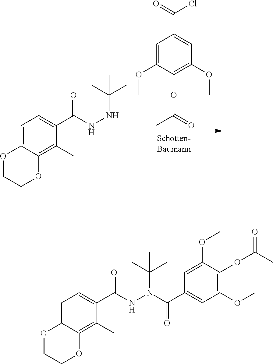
C1=C2C(=C(C)C(C(NNC(C)(C)C)=O)=C1)OCCO2.C1=C(OC)C(OC(=O)C)=C(OC)C=C1C(=O)Cl.C1=C2C(=C(C)C(C(NN(C(C3=CC(OC)=C(OC(C)=O)C(OC)=C3)=O)C(C)(C)C)=O)=C1)OCCO2
